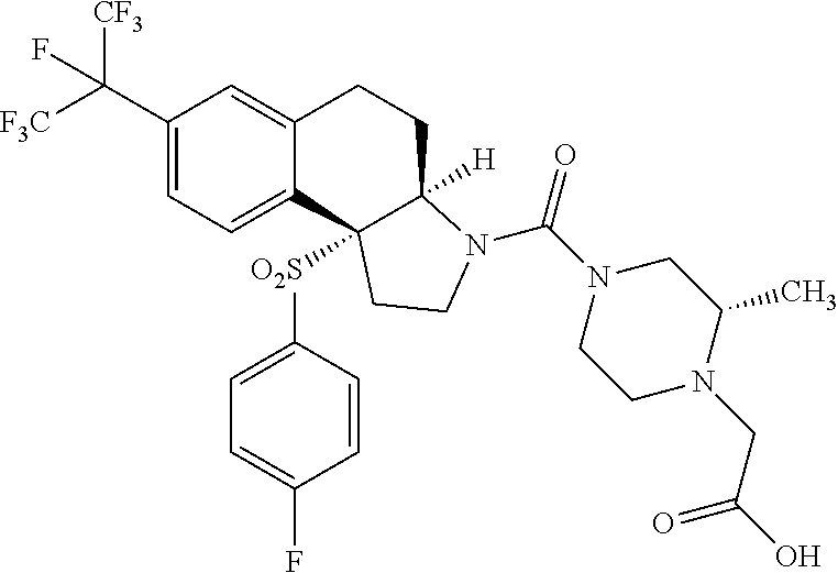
C1(C([F3C])([CF3])F)=CC=C2C(=C1)CCC1([H])C2([O2S]C2=CC=C(F)C=C2)CCN1C(N1CCN(CC(O)=O)C(C)C1)=O
